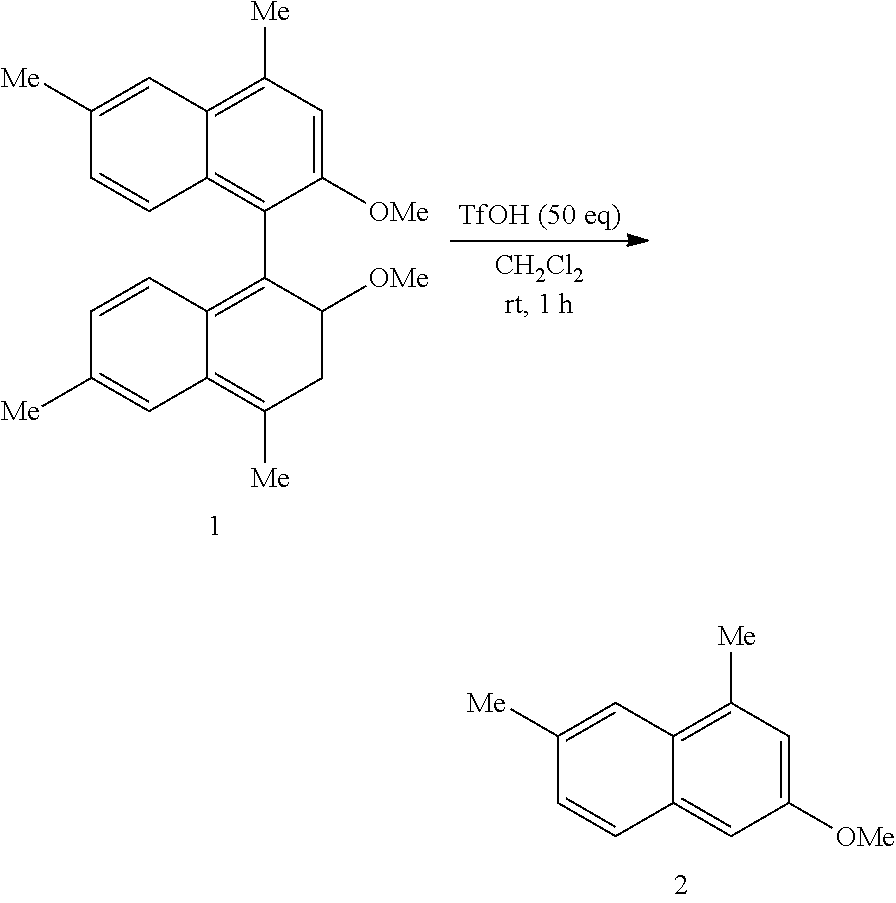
C1([Me])=CC2=C([Me])C=C([OMe])C=C2C=C1.C1([Me])=CC2=C([Me])C=C([OMe])C(C3=C4C(=C([Me])CC3[OMe])C=C([Me])C=C4)=C2C=C1
